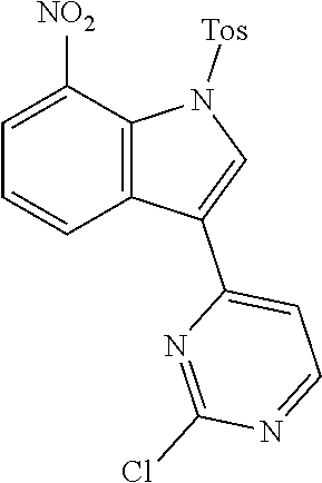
C12=C(C([NO2])=CC=C1)N([Tos])C=C2C1=CC=NC(Cl)=N1
